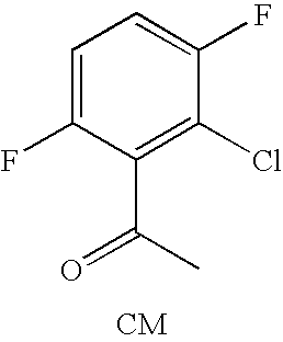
C1=C(F)C(C(C)=O)=C(Cl)C(F)=C1.[CM]
